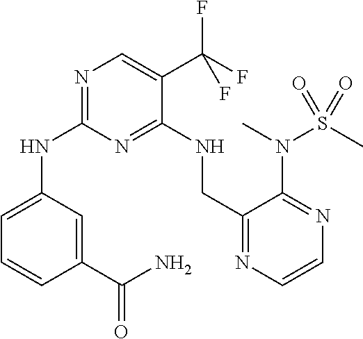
N(C1=NC=C(C(F)(F)F)C(NCC2=NC=CN=C2N(S(=O)(C)=O)C)=N1)C1=CC=CC(C(N)=O)=C1
